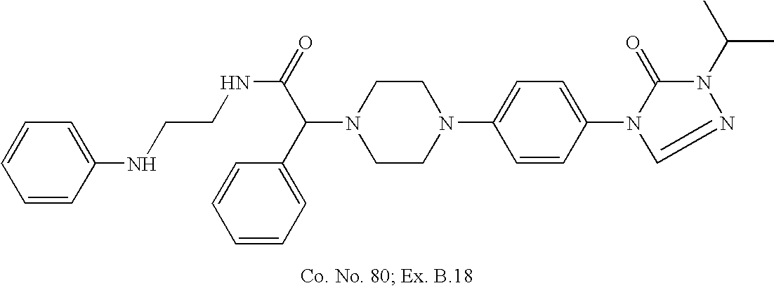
N1(C(C2=CC=CC=C2)C(=O)NCCNC2=CC=CC=C2)CCN(C2=CC=C(N3C(=O)N(C(C)C)N=C3)C=C2)CC1
